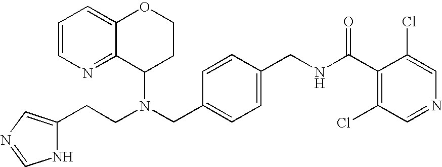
N(CC1=CC=C(CNC(C2=C(Cl)C=NC=C2Cl)=O)C=C1)(C1CCOC2=CC=CN=C12)CCC1=CN=CN1
